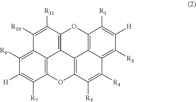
C1([H])=C([R7])C2=C3C(=C1[R9])C([R10])=C([R11])C1=C3C3=C(O2)C([R5])=C([R4])C2=C([R3])C([H])=C([R1])C(=C32)O1
